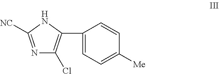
C1=C(C2=C(Cl)N=C([NC])N2)C=CC([Me])=C1
